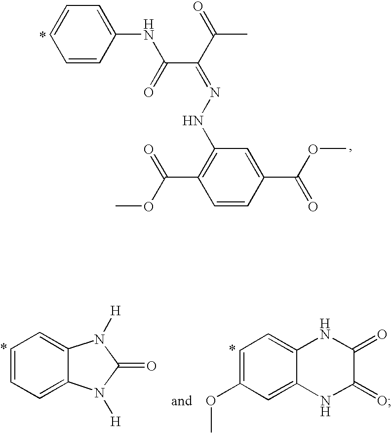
C1=CC(NC(C(=NNC2=C(C(OC)=O)C=CC(C(=O)OC)=C2)C(C)=O)=O)=CC=C1.C1=CC=C2C(=C1)N([H])C(=O)N2[H].C1=C(OC)C=C2C(=C1)NC(=O)C(=O)N2
